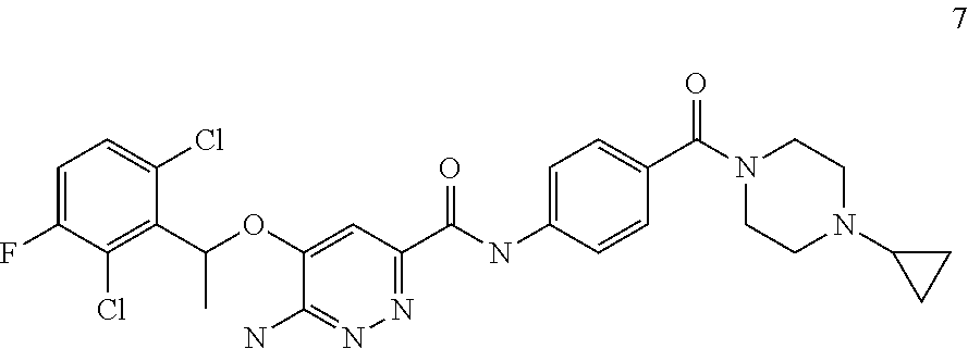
C1=C(F)C(Cl)=C(C(OC2=CC(C(NC3=CC=C(C(=O)N4CCN(C5CC5)CC4)C=C3)=O)=NN=C2N)C)C(Cl)=C1
